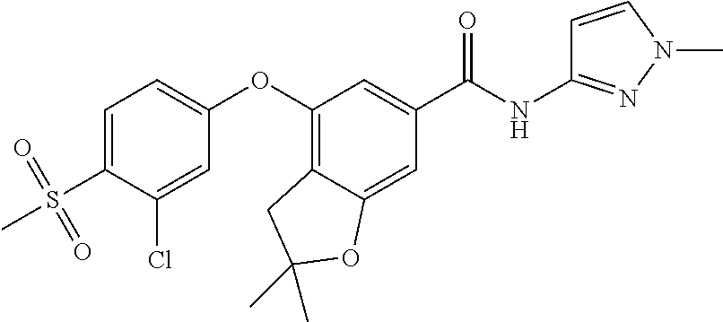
C1=C(S(C)(=O)=O)C(Cl)=CC(OC2=C3C(=CC(C(=O)NC4=NN(C)C=C4)=C2)OC(C)(C)C3)=C1
